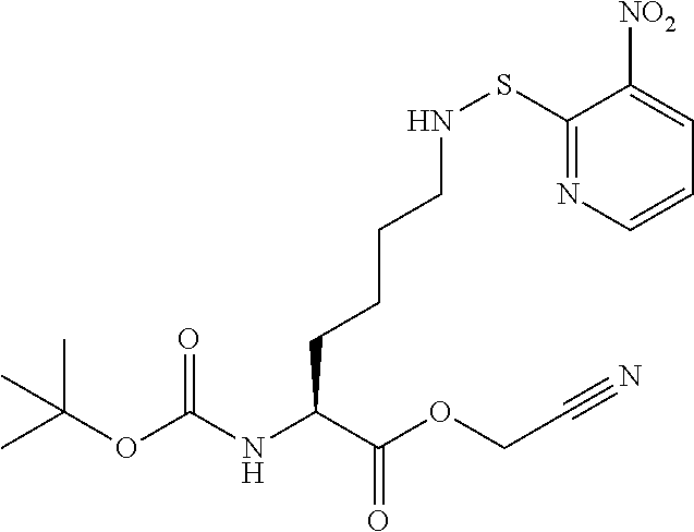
CC(OC(NC(C(OCC#N)=O)CCCCNSC1=NC=CC=C1[NO2])=O)(C)C
